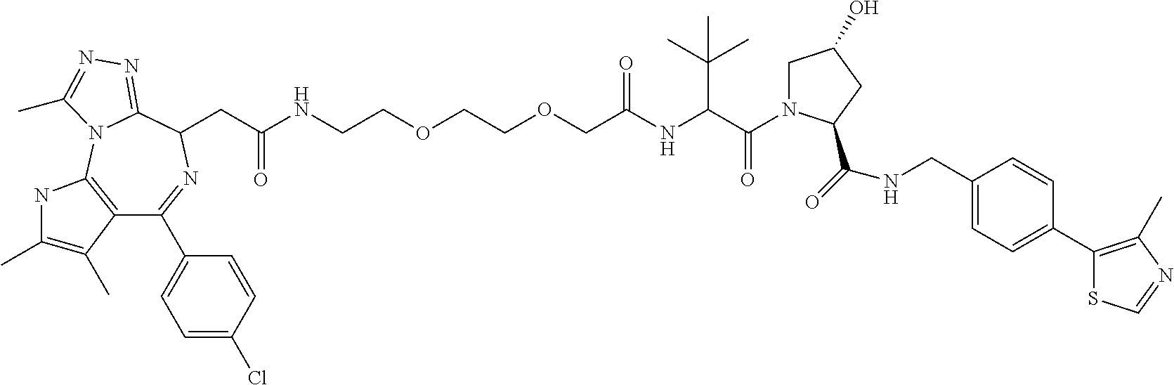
C12=C(N3C(=NN=C3C)C(CC(NCCOCCOCC(NC(C(=O)N3CC(O)CC3C(=O)NCC3=CC=C(C4=C(C)N=CS4)C=C3)C(C)(C)C)=O)=O)N=C1C1=CC=C(Cl)C=C1)NC(C)=C2C
